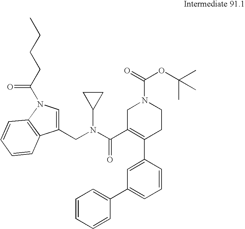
C1=CC(C2=C(C(=O)N(C3CC3)CC3=CN(C(CCCC)=O)C4=C3C=CC=C4)CN(C(=O)OC(C)(C)C)CC2)=CC(C2=CC=CC=C2)=C1
